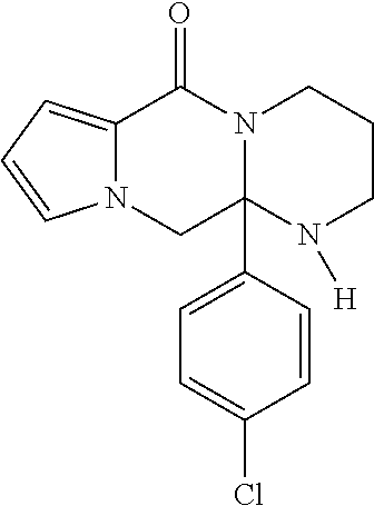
N12CCCN([H])C1(C1=CC=C(Cl)C=C1)CN1C(=CC=C1)C2=O
